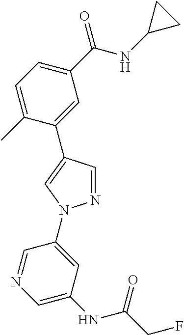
C1(C(NC2CC2)=O)=CC=C(C)C(C2=CN(C3=CC(NC(=O)CF)=CN=C3)N=C2)=C1
